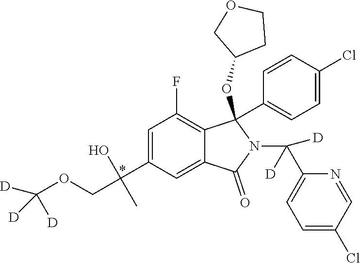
*.C(C(C)(O)C1=CC(F)=C2C(=C1)C(=O)N(C(C1=CC=C(Cl)C=N1)([D])[D])C2(C1=CC=C(Cl)C=C1)OC1CCOC1)OC([D])([D])[D]
